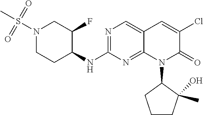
N1(S(C)(=O)=O)CCC(NC2=NC=C3C(=N2)N(C2CCCC2(C)O)C(=O)C(Cl)=C3)C(F)C1
